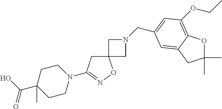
C12(CC(N3CCC(C(O)=O)(C)CC3)=NO1)CN(CC1=CC(OCC)=C3OC(C)(C)CC3=C1)C2
